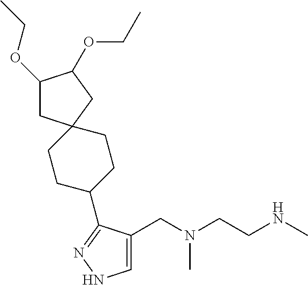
C1=C(CN(CCNC)C)C(C2CCC3(CC2)CC(OCC)C(OCC)C3)=NN1
